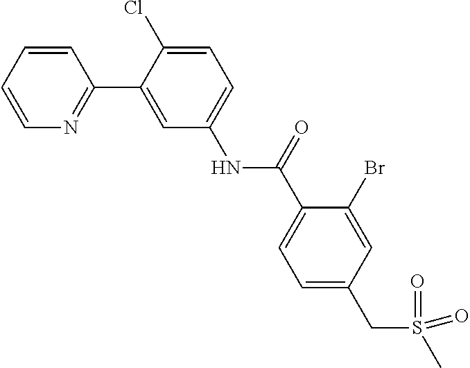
C1(C2=CC(NC(C3=CC=C(CS(C)(=O)=O)C=C3Br)=O)=CC=C2Cl)=NC=CC=C1
